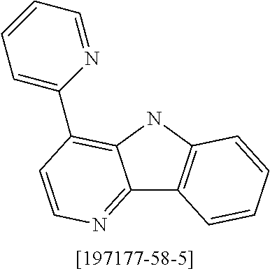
C12=NC=CC(C3=CC=CC=N3)=C1NC1=C2C=CC=C1
